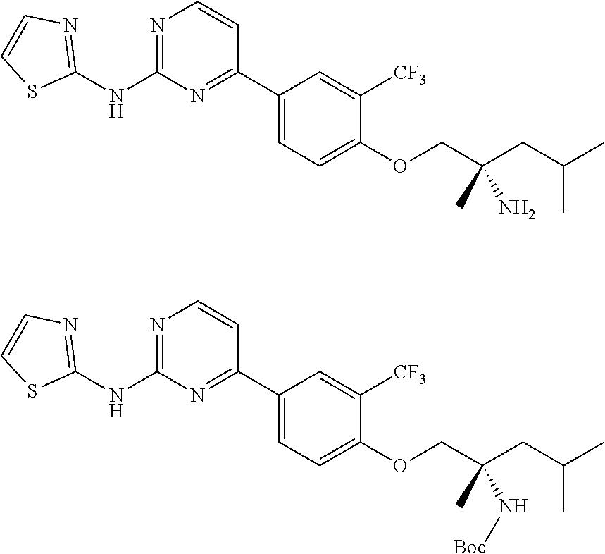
N1=C(NC2=NC=CS2)N=C(C2=CC=C(OCC(CC(C)C)(N)C)C([CF3])=C2)C=C1.N1=C(NC2=NC=CS2)N=C(C2=CC=C(OCC(CC(C)C)(N[Boc])C)C([CF3])=C2)C=C1
